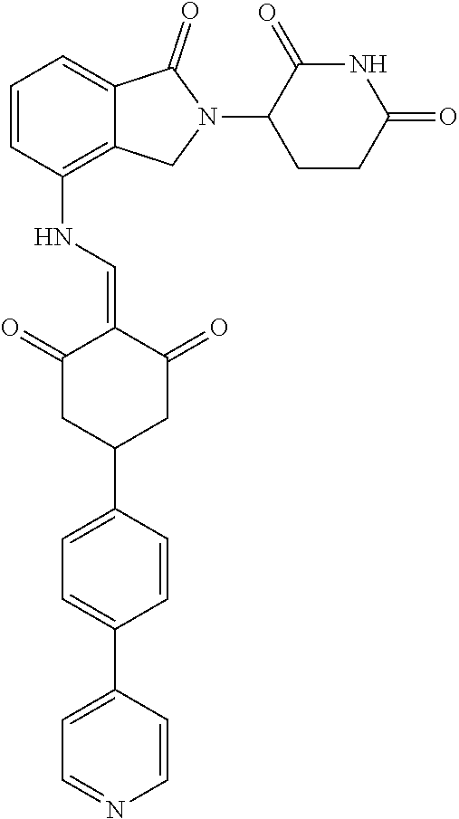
N(C1=C2C(=CC=C1)C(=O)N(C1CCC(=O)NC1=O)C2)C=C1C(=O)CC(C2=CC=C(C3=CC=NC=C3)C=C2)CC1=O
